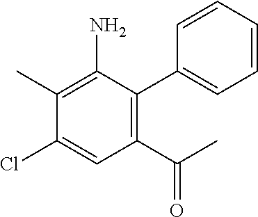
C1(C2=C(C(C)=O)C=C(Cl)C(C)=C2N)=CC=CC=C1
